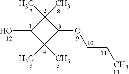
O(C1C(C)(C)C(O)C1(C)C)CCC
